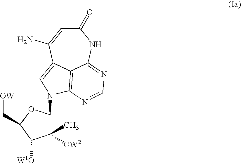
C1(=O)C=C(N)C2=CN(C3C(C)([OW2])C([W1O])C(C[OW])O3)C3=C2C(=NC=N3)N1
